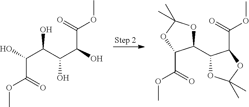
OC(C(C(C(=O)OC)O)O)C(C(=O)OC)O.C1(C2OC(C)(C)OC2C(=O)OC)OC(C)(C)OC1C(=O)OC
